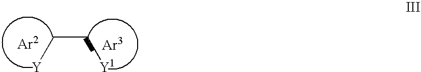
C(C[Y1])[Y]
